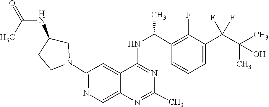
N1=C(NC(C2=C(F)C(C(C(C)(C)O)(F)F)=CC=C2)C)C2=CC(N3CC(NC(=O)C)CC3)=NC=C2N=C1C
